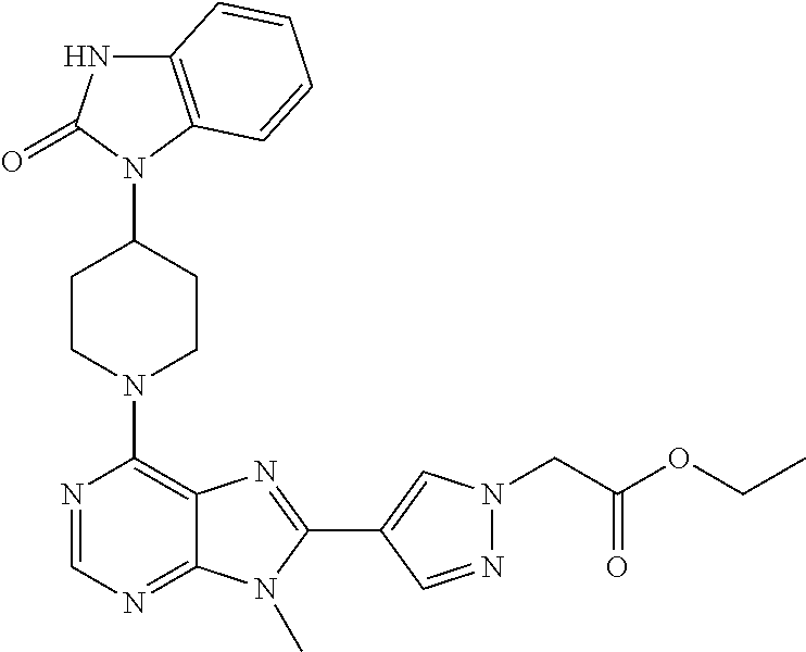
C12=C(C=CC=C1)N(C1CCN(C3=C4C(=NC=N3)N(C)C(C3=CN(CC(OCC)=O)N=C3)=N4)CC1)C(=O)N2
